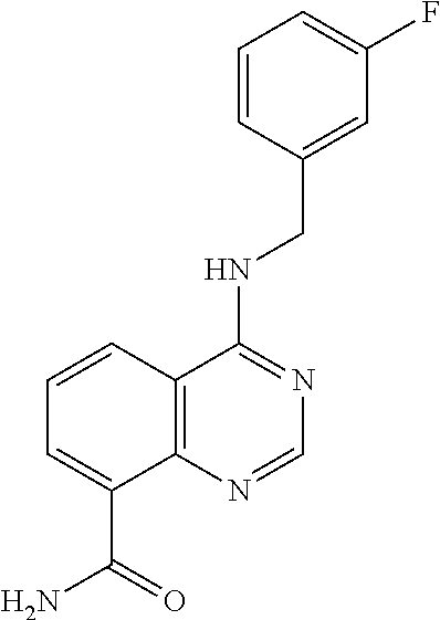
C1(CNC2=NC=NC3=C2C=CC=C3C(=O)N)=CC(F)=CC=C1
